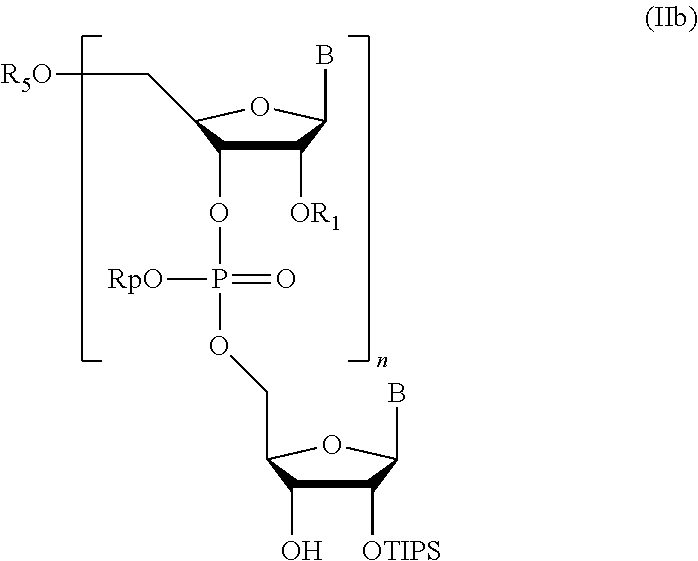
C1([OR1])C(OP(OCC2C(O)C([OTIPS])C(B)O2)(=O)[RpO])C(C[R5O])OC1B
